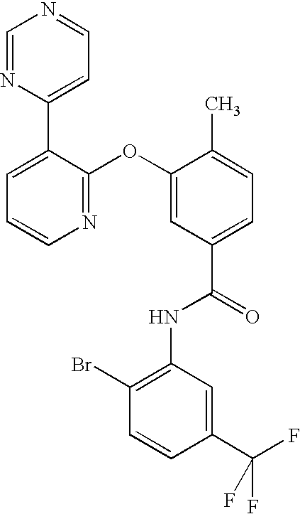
N1=C(OC2=CC(C(=O)NC3=C(Br)C=CC(C(F)(F)F)=C3)=CC=C2C)C(C2=CC=NC=N2)=CC=C1
